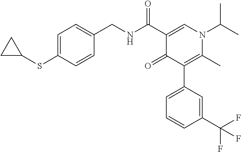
C1=C(SC2CC2)C=CC(CNC(C2=CN(C(C)C)C(C)=C(C3=CC=CC(C(F)(F)F)=C3)C2=O)=O)=C1
